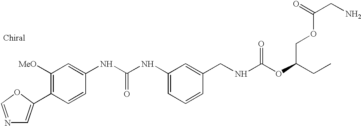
C1=C(C2=C([MeO])C=C(NC(NC3=CC=CC(CNC(OC(CC)COC(CN)=O)=O)=C3)=O)C=C2)OC=N1
